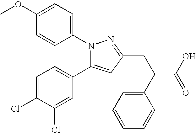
COC1=CC=C(N2C(C3=CC=C(Cl)C(Cl)=C3)=CC(CC(C(O)=O)C3=CC=CC=C3)=N2)C=C1
